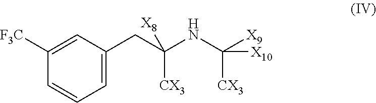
C1([F3C])=CC(CC(NC([X10])([CX3])[X9])([CX3])[X8])=CC=C1
